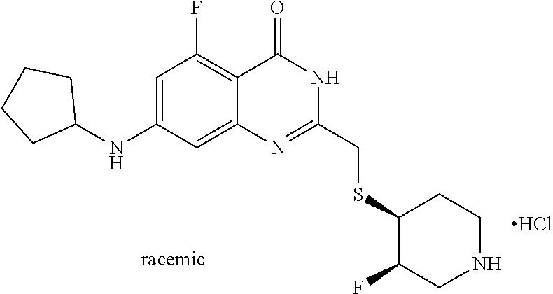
C1CCCC1NC1=CC(F)=C2C(=C1)N=C(CSC1C(F)CNCC1)NC2=O.Cl
